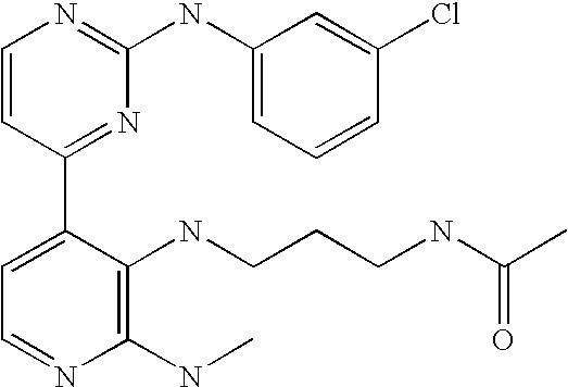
C1=CC(C2=CC=NC(NC)=C2NCCCNC(C)=O)=NC(NC2=CC=CC(Cl)=C2)=N1
